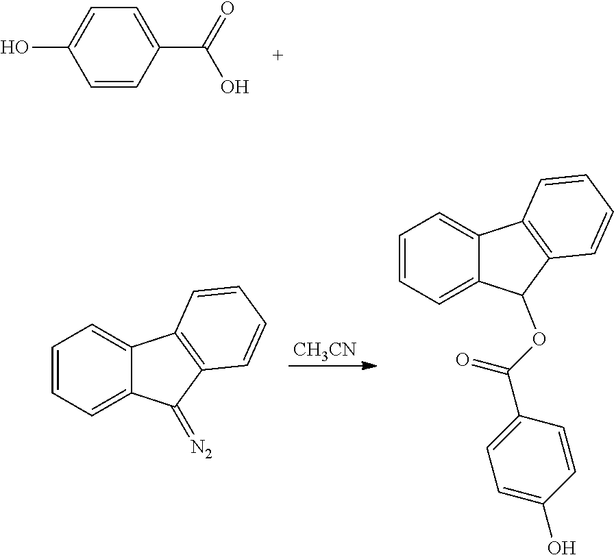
C1=CC(C(=O)O)=CC=C1O.C1=CC=C2C(=C1)C1=C(C2=[N2])C=CC=C1.[CH3CN].C1=CC=C2C(=C1)C1=C(C2OC(C2=CC=C(O)C=C2)=O)C=CC=C1
